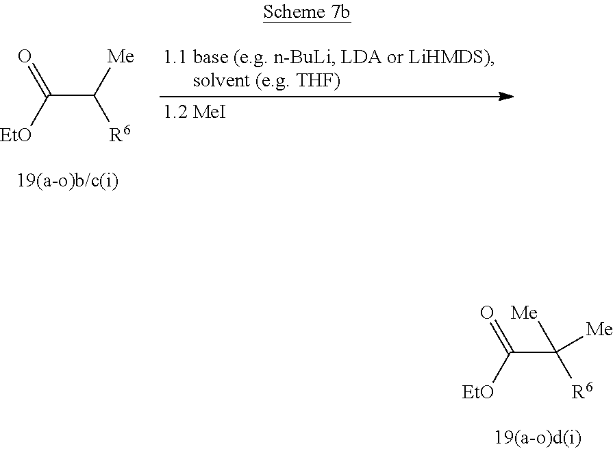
C(C([Me])[R6])([EtO])=O.C(C([Me])([R6])[Me])([EtO])=O
